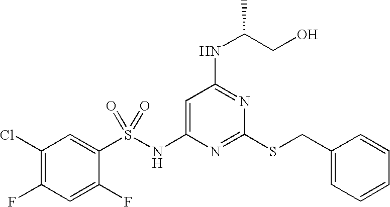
C1=C(NS(C2=CC(Cl)=C(F)C=C2F)(=O)=O)N=C(SCC2=CC=CC=C2)N=C1NC(CO)C
